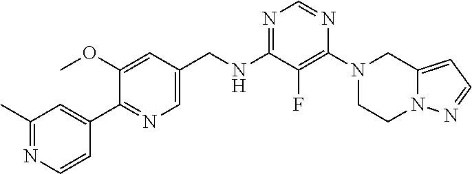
N1=C(NCC2=CN=C(C3=CC(C)=NC=C3)C(OC)=C2)C(F)=C(N2CCN3C(=CC=N3)C2)N=C1
